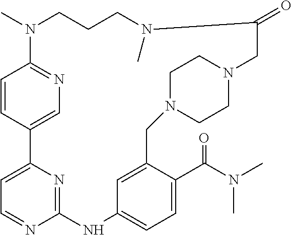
C1=CC2=CN=C1N(C)CCCN(C)C(=O)CN1CCN(CC3=CC(=CC=C3C(N(C)C)=O)NC3=NC2=CC=N3)CC1
